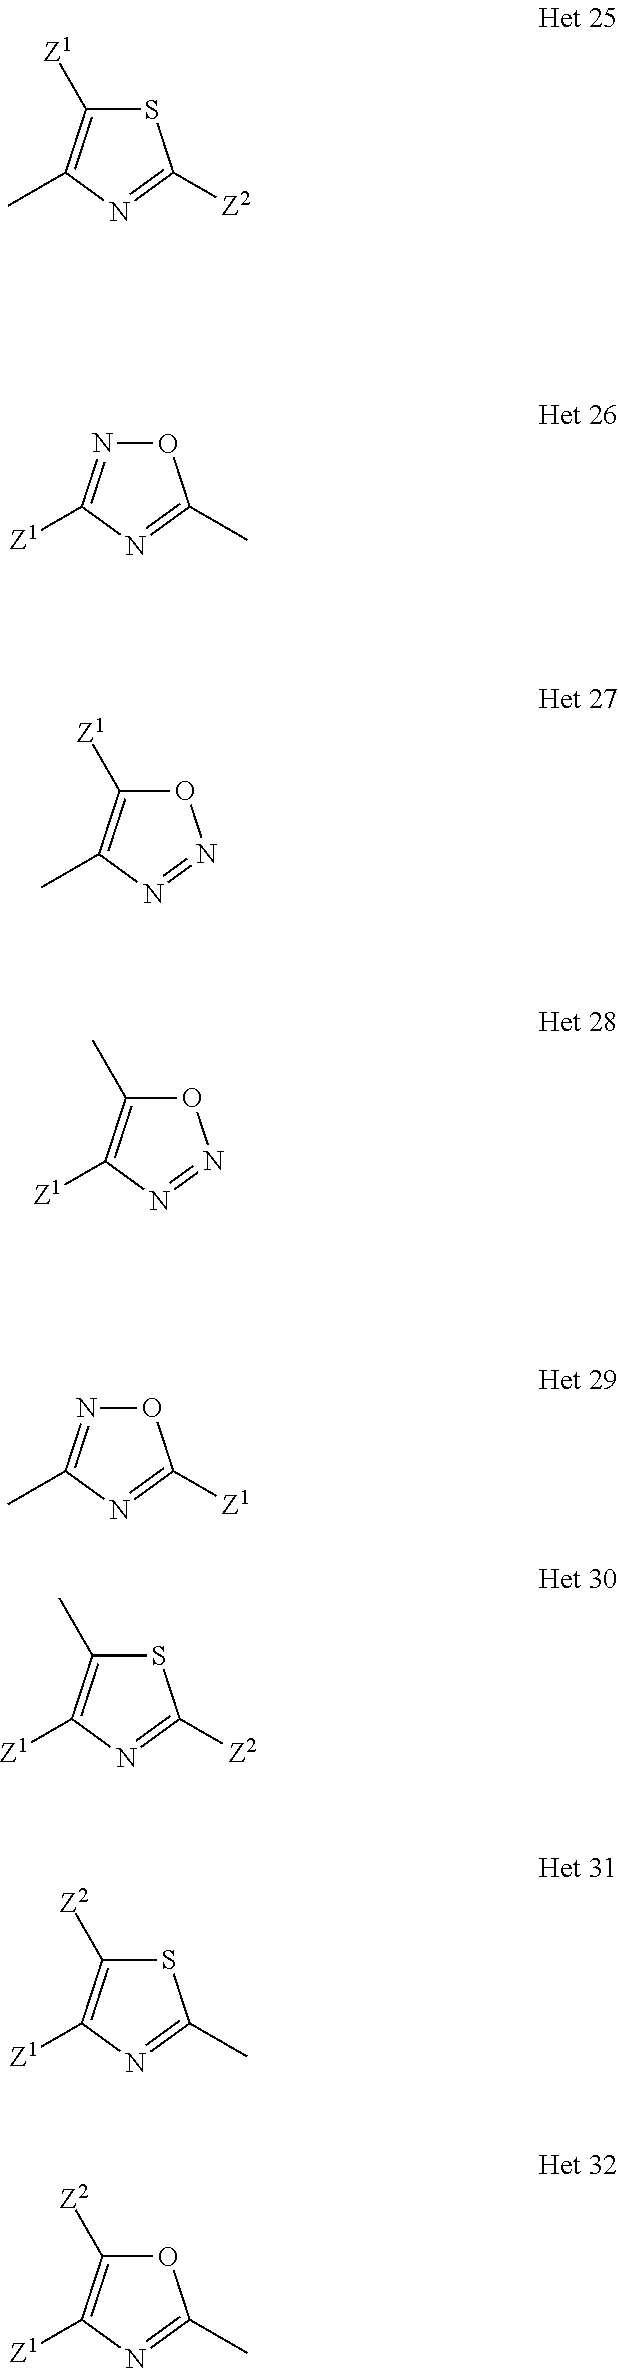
S1C([Z1])=C(C)N=C1[Z2].O1N=C([Z1])N=C1C.O1C([Z1])=C(C)N=N1.O1C(C)=C([Z1])N=N1.O1N=C(C)N=C1[Z1].S1C(C)=C([Z1])N=C1[Z2].S1C([Z2])=C([Z1])N=C1C.O1C([Z2])=C([Z1])N=C1C
